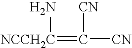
C(=[NCCH2C]N)([CN])[CN]
